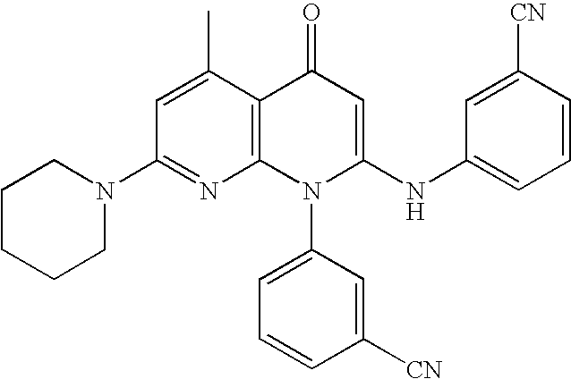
C1(N2CCCCC2)=NC2=C(C(C)=C1)C(=O)C=C(NC1=CC=CC([CN])=C1)N2C1=CC=CC([CN])=C1
